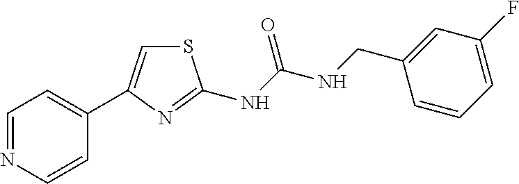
C1=NC=CC(C2=CSC(NC(NCC3=CC(F)=CC=C3)=O)=N2)=C1
